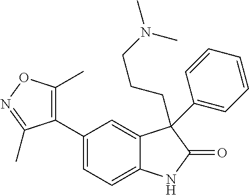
C1=C(C2=C(C)ON=C2C)C=C2C(=C1)NC(=O)C2(CCCN(C)C)C1=CC=CC=C1
